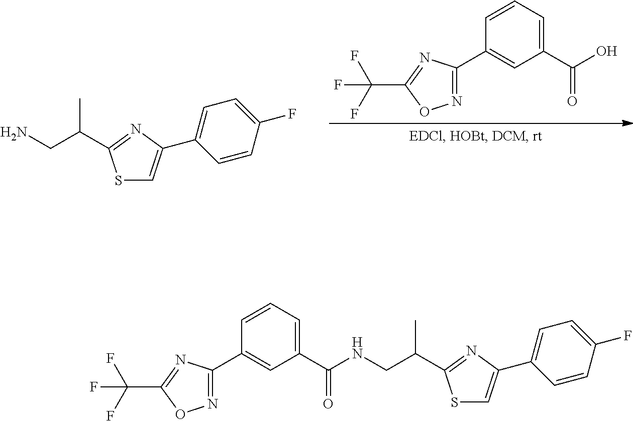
C1=CC(C2=NOC(C(F)(F)F)=N2)=CC(C(O)=O)=C1.S1C=C(C2=CC=C(F)C=C2)N=C1C(CN)C.S1C=C(C2=CC=C(F)C=C2)N=C1C(CNC(C1=CC=CC(C2=NOC(C(F)(F)F)=N2)=C1)=O)C
